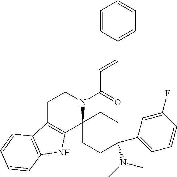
C1=CC(C=CC(N2CCC3=C(C24CCC(C2=CC=CC(F)=C2)(N(C)C)CC4)NC2=C3C=CC=C2)=O)=CC=C1
